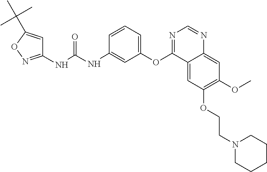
C1(NC(NC2=CC(OC3=NC=NC4=CC(OC)=C(OCCN5CCCCC5)C=C34)=CC=C2)=O)=NOC(C(C)(C)C)=C1
